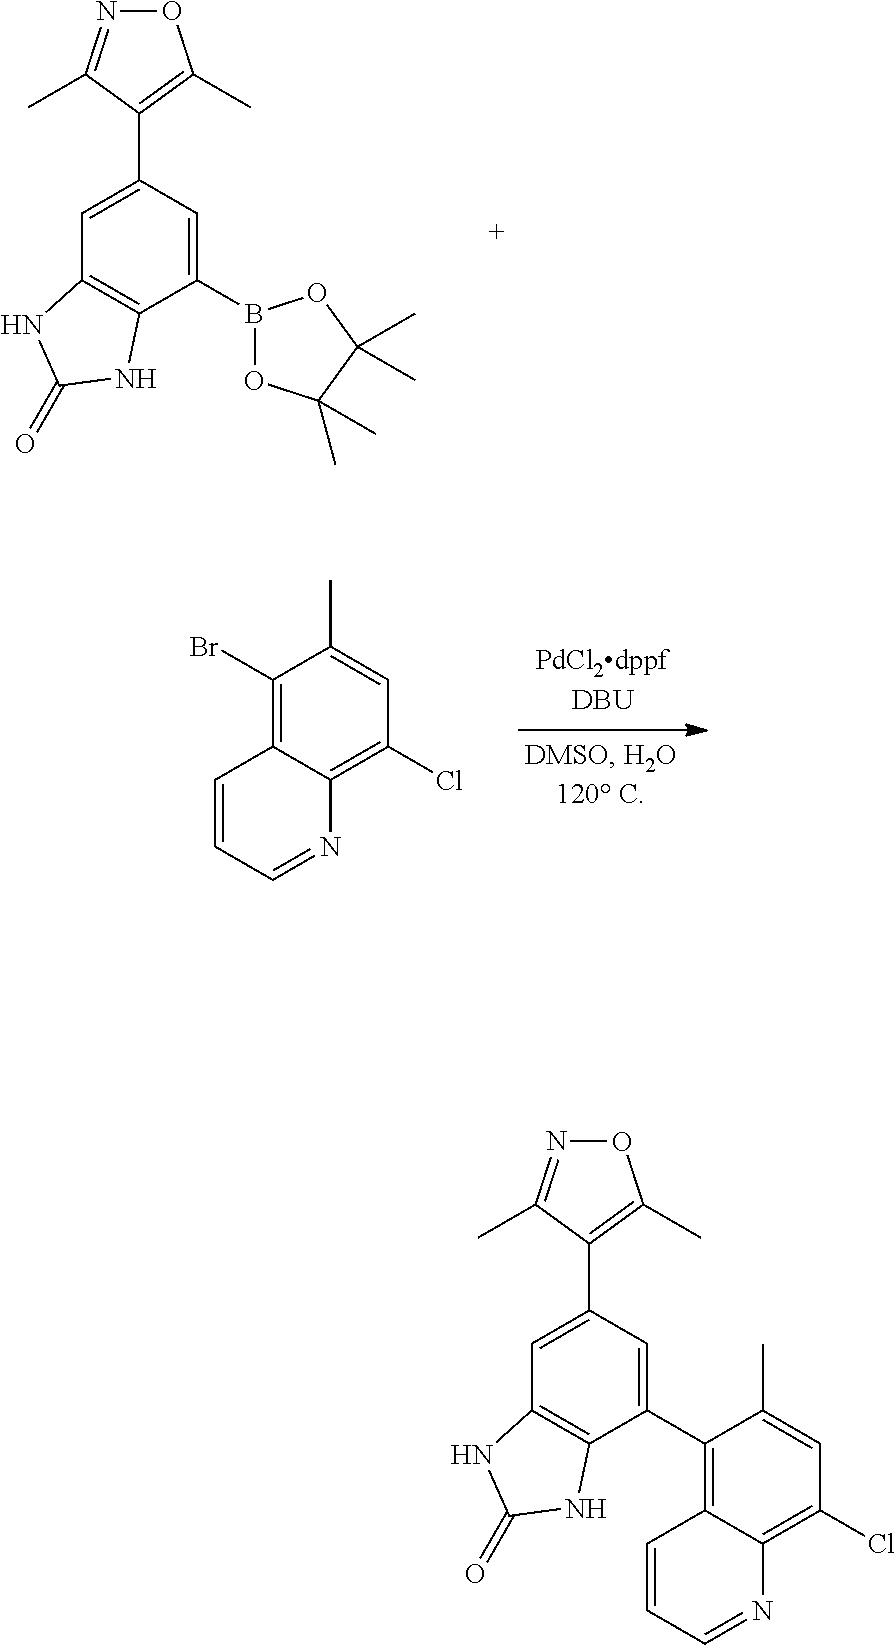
O1N=C(C)C(C2=CC3=C(C(B4OC(C)(C)C(C)(C)O4)=C2)NC(=O)N3)=C1C.C1(Br)=C2C(=C(Cl)C=C1C)N=CC=C2.O1N=C(C)C(C2=CC3=C(C(C4=C5C(=C(Cl)C=C4C)N=CC=C5)=C2)NC(=O)N3)=C1C
